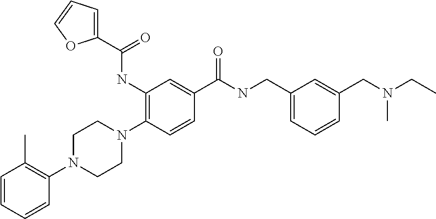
C1=CC=CC(N2CCN(C3=C(NC(C4=CC=CO4)=O)C=C(C(NCC4=CC=CC(CN(CC)C)=C4)=O)C=C3)CC2)=C1C
